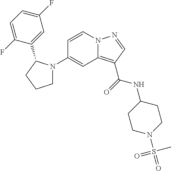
C1(N2CCCC2C2=CC(F)=CC=C2F)=CC2=C(C(=O)NC3CCN(S(=O)(C)=O)CC3)C=NN2C=C1
